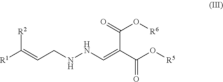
[R1]C([R2])=CCNNC=C(C(=O)O[R6])C(=O)O[R5]
